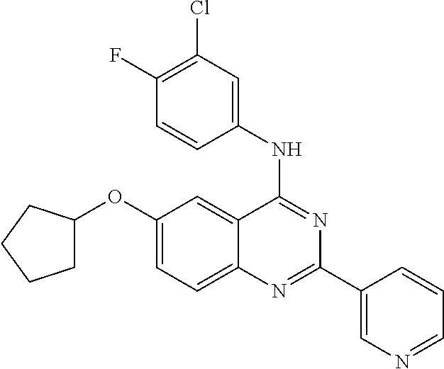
C1(OC2CCCC2)=CC=C2C(=C1)C(NC1=CC(Cl)=C(F)C=C1)=NC(C1=CN=CC=C1)=N2
